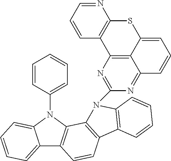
C1=CC(N2C3=CC=CC=C3C3=C2C2=C(C=C3)C3=C(N2C2=NC4=C5C(=N2)C=CC=C5SC2=C4C=CC=N2)C=CC=C3)=CC=C1
